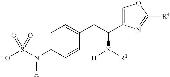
OS(N(C1=CC=C(CC(N([R1])[H])C2=COC([R4])=N2)C=C1)[H])(=O)=O
